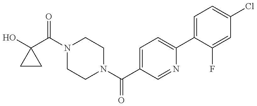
OC1(C(N2CCN(C(C3=CC=C(C4=CC=C(Cl)C=C4F)N=C3)=O)CC2)=O)CC1
